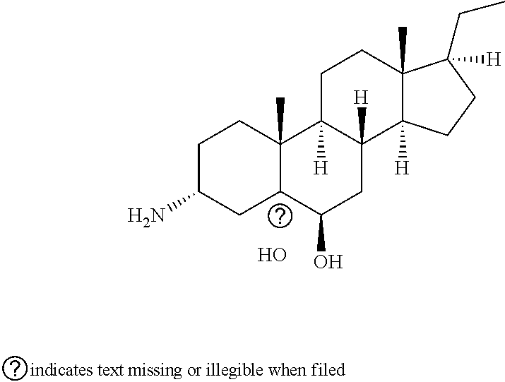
C1C(N)CC2C(C)(C1)C1([H])C([H])(CC2O)C2([H])C(C)(CC1)C(CC)([H])CC2.O
